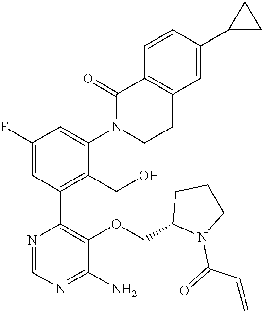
N1=CN=C(N)C(OCC2N(C(=O)C=C)CCC2)=C1C1=C(CO)C(N2CCC3=C(C2=O)C=CC(C2CC2)=C3)=CC(F)=C1
